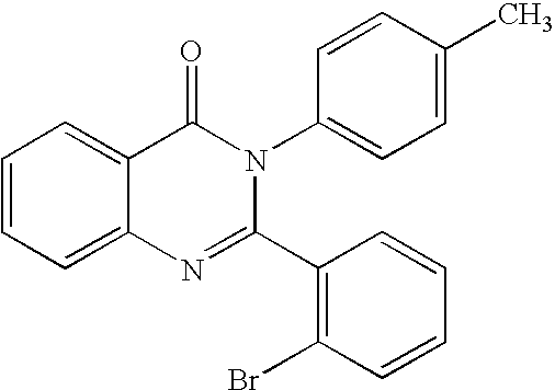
C1=CC=C2C(=C1)C(=O)N(C1=CC=C(C)C=C1)C(C1=C(Br)C=CC=C1)=N2
